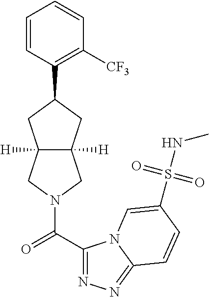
C1=CC(C2CC3([H])C([H])(CN(C(C4=NN=C5N4C=C(S(NC)(=O)=O)C=C5)=O)C3)C2)=C([CF3])C=C1
